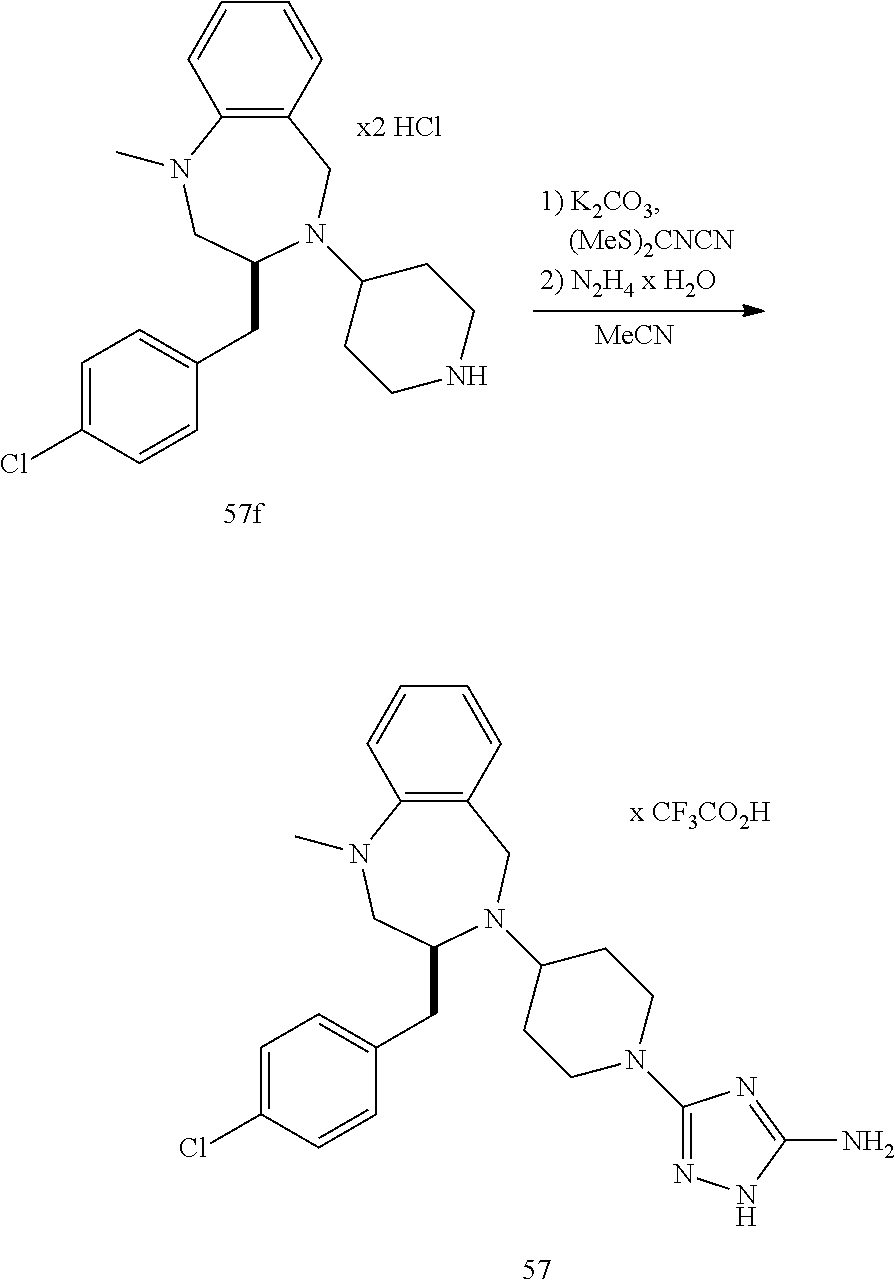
C12=C(C=CC=C1)CN(C1CCN(C3=NNC(N)=N3)CC1)C(CC1=CC=C(Cl)C=C1)CN2C.C12=C(C=CC=C1)CN(C1CCNCC1)C(CC1=CC=C(Cl)C=C1)CN2C.[MeCN]
